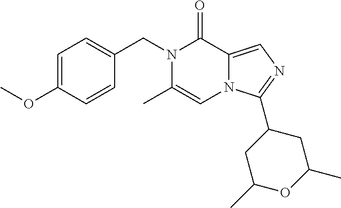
C1=C(OC)C=CC(CN2C(C)=CN3C(=CN=C3C3CC(C)OC(C)C3)C2=O)=C1
